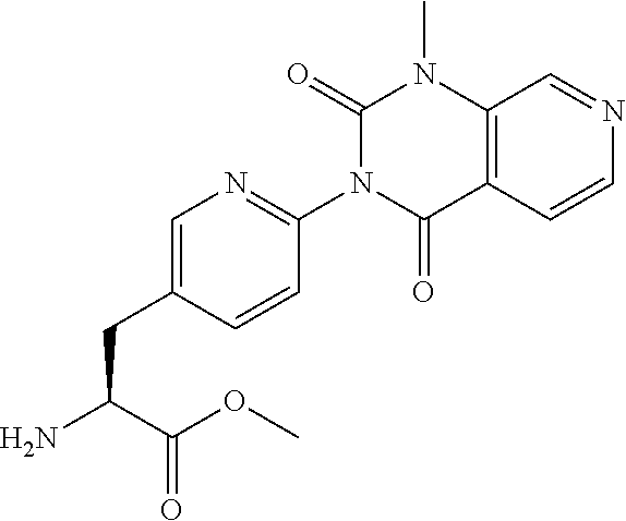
C(C(C(=O)OC)N)C1=CN=C(N2C(=O)N(C)C3=C(C=CN=C3)C2=O)C=C1
